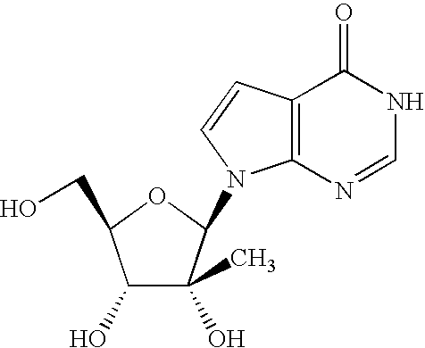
C1(O)C(O)(C)C(N2C3=C(C(=O)NC=N3)C=C2)OC1CO
